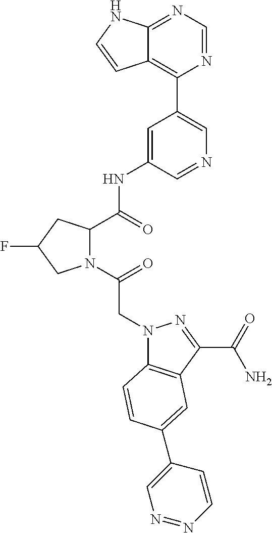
N(C(=O)C1N(C(=O)CN2C3=C(C(C(=O)N)=N2)C=C(C2=CN=NC=C2)C=C3)CC(F)C1)C1=CC(C2=C3C(=NC=N2)NC=C3)=CN=C1
